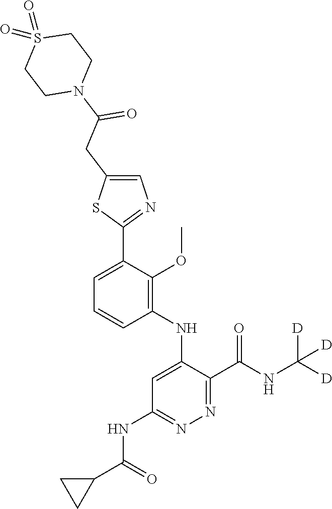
C1=C(C2=NC=C(CC(=O)N3CCS(=O)(=O)CC3)S2)C(OC)=C(NC2=CC(NC(C3CC3)=O)=NN=C2C(NC([D])([D])[D])=O)C=C1
